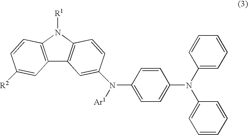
C1(N([Ar1])C2=CC3=C(N([R1])C4=C3C=C([R2])C=C4)C=C2)=CC=C(N(C2=CC=CC=C2)C2=CC=CC=C2)C=C1
